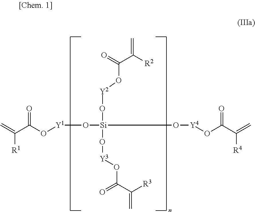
C=C(C(O[Y1]O[Si](O[Y4]OC(C(=C)[R4])=O)(O[Y2]OC(C([R2])=C)=O)O[Y3]OC(C([R3])=C)=O)=O)[R1]
